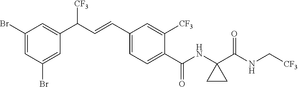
C1(Br)=CC(Br)=CC(C(C=CC2=CC=C(C(NC3(C(NC[CF3])=O)CC3)=O)C([CF3])=C2)[CF3])=C1
